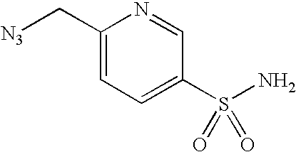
N1=CC(S(=O)(=O)N)=CC=C1C[N3]
